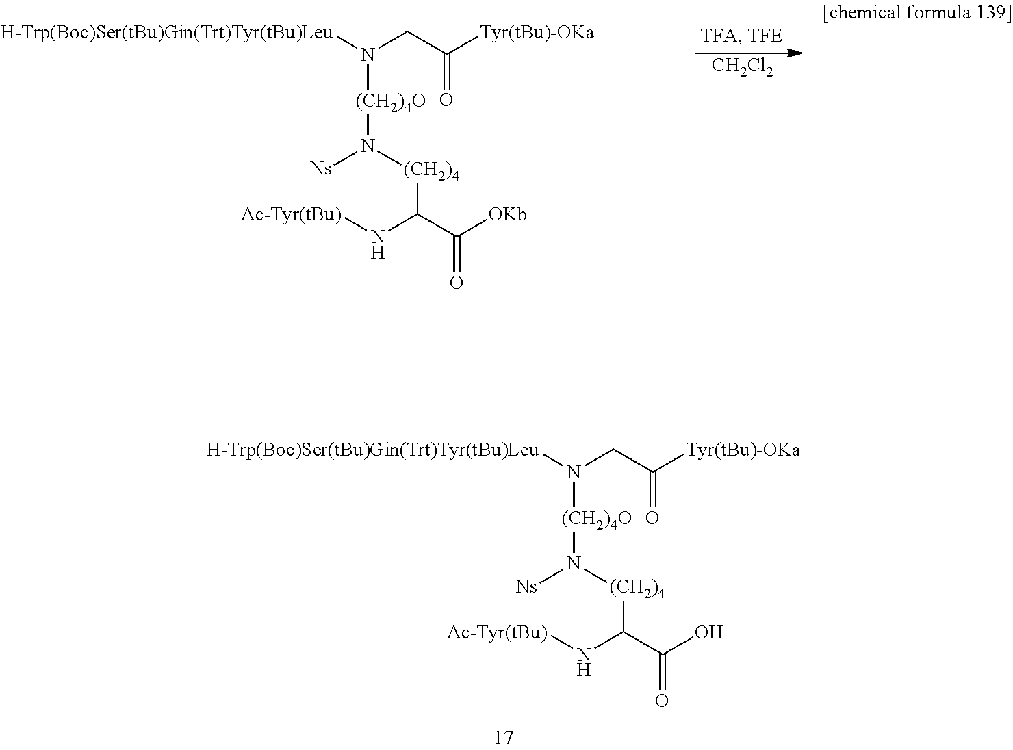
[Ns]N([(CH2)4]C(C(O)=O)N[Ac-Tyr(tBu)])[(CH2)4O]N([H-Trp(Boc)Ser(tBu)Gin(Trt)Tyr(tBu)Leu])CC([Tyr(tBu)-OKa])=O.[CH2Cl2].[Ns]N([(CH2)4]C(C([OKb])=O)N[Ac-Tyr(tBu)])[(CH2)4O]N([H-Trp(Boc)Ser(tBu)Gin(Trt)Tyr(tBu)Leu])CC([Tyr(tBu)-OKa])=O
